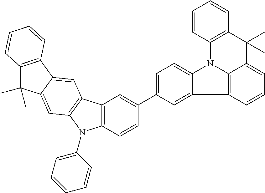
C12=C(C=CC(C3=CC=C4C(=C3)C3=C5N4C4=C(C(C)(C)C5=CC=C3)C=CC=C4)=C1)N(C1=CC=CC=C1)C1=C2C=C2C(=C1)C(C)(C)C1=C2C=CC=C1
